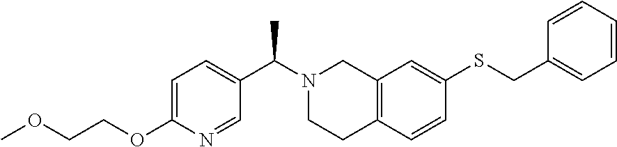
C1=C(OCCOC)N=CC(C(N2CCC3=C(C2)C=C(SCC2=CC=CC=C2)C=C3)C)=C1
